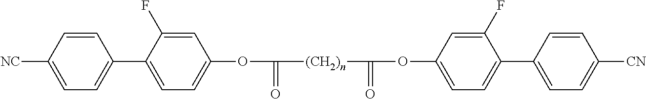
C1=C([NC])C=CC(C2=CC=C(OC(=O)[(CH2)n]C(=O)OC3=CC=C(C4=CC=C([CN])C=C4)C(F)=C3)C=C2F)=C1
